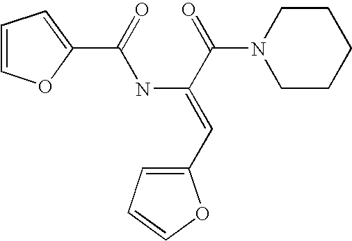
C1(C(=O)NC(=CC2=CC=CO2)C(=O)N2CCCCC2)=CC=CO1
